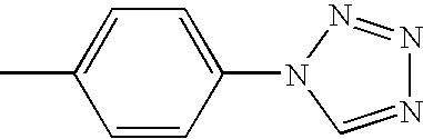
N1=CN(C2=CC=C(C)C=C2)N=N1
